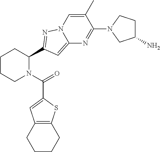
C1CCN(C(=O)C2=CC3=C(S2)CCCC3)C(C2=NN3C=C(C)C(N4CC(N)CC4)=NC3=C2)C1
